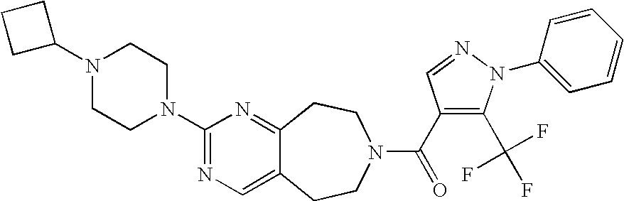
C1(N2CCN(C3=NC=C4C(=N3)CCN(C(=O)C3=C(C(F)(F)F)N(C5=CC=CC=C5)N=C3)CC4)CC2)CCC1
